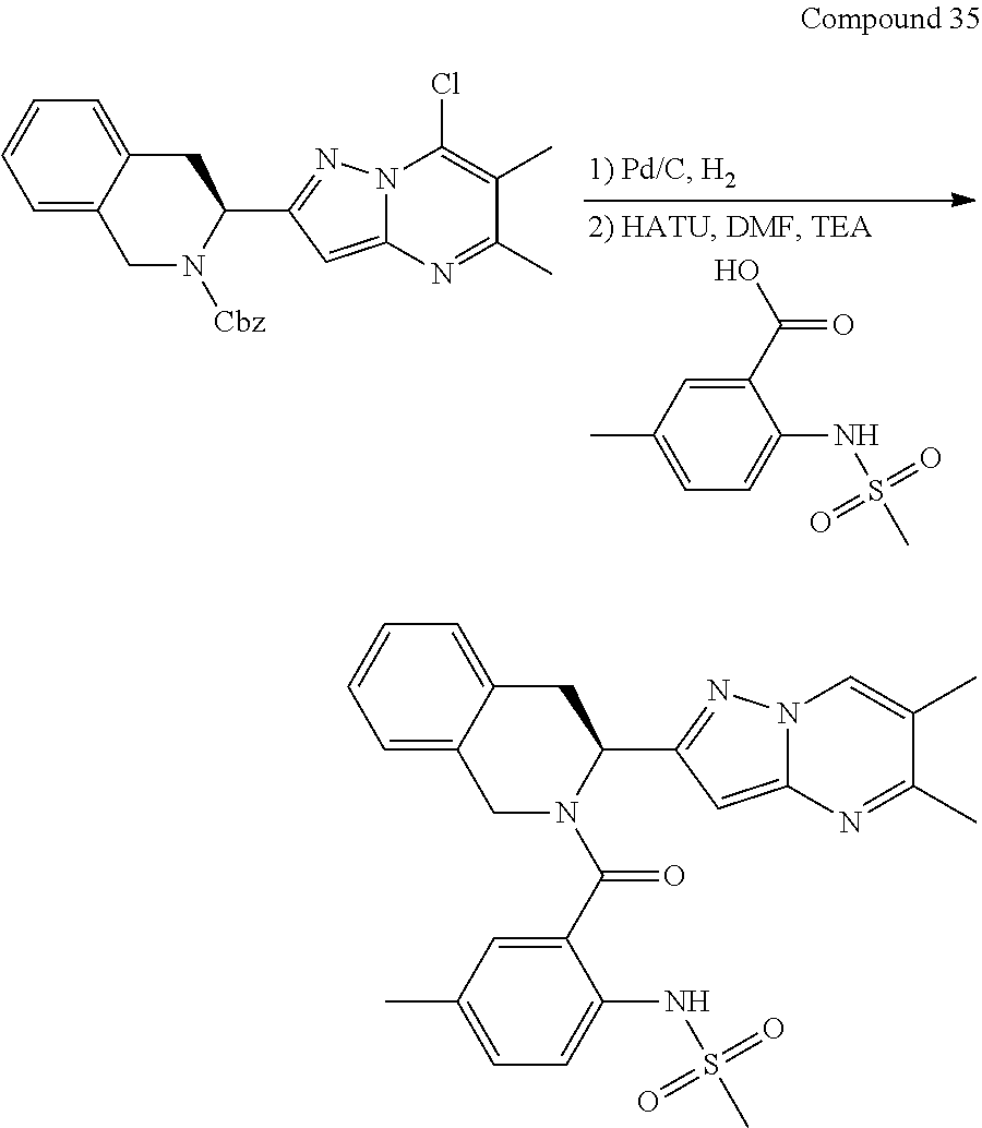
C1C2=CC=CC=C2CN(C(C2=CC(C)=CC=C2NS(=O)(=O)C)=O)C1C1=NN2C(=C1)N=C(C)C(C)=C2.C1C2=CC=CC=C2CN([Cbz])C1C1=NN2C(=C1)N=C(C)C(C)=C2Cl.C1(C(O)=O)=CC(C)=CC=C1NS(=O)(=O)C
